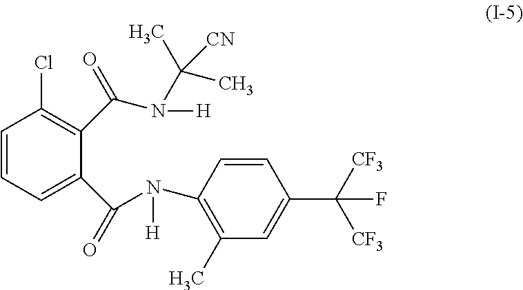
C1=CC(Cl)=C(C(N(C(C)(C)[CN])[H])=O)C(C(N(C2=C(C)C=C(C([CF3])([CF3])F)C=C2)[H])=O)=C1
